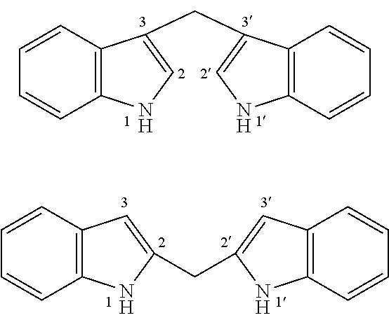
C1=CC=CC2=C1C(CC1=CNC3=C1C=CC=C3)=CN2.C1=CC=CC2=C1C=C(CC1=CC3=C(C=CC=C3)N1)N2
